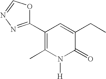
C1(C2=NN=CO2)=C(C)N([H])C(=O)C(CC)=C1
